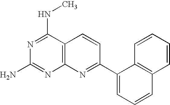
N1=C(NC)C2=C(N=C1N)N=C(C1=CC=CC3=C1C=CC=C3)C=C2
